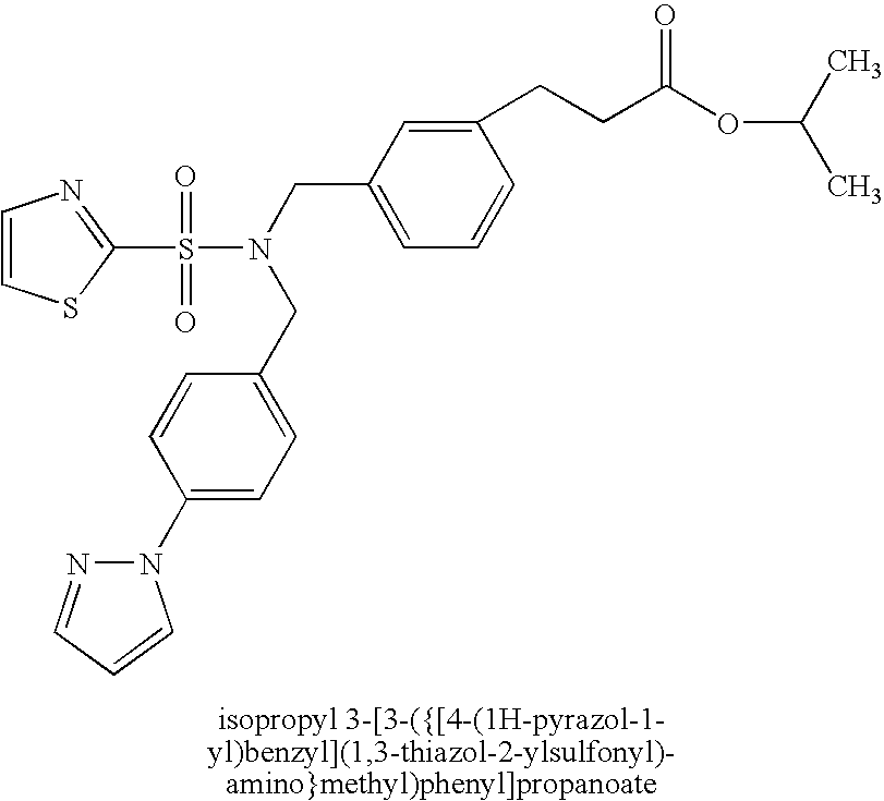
C1=CSC(S(=O)(=O)N(CC2=CC=CC(CCC(OC(C)C)=O)=C2)CC2=CC=C(N3N=CC=C3)C=C2)=N1
